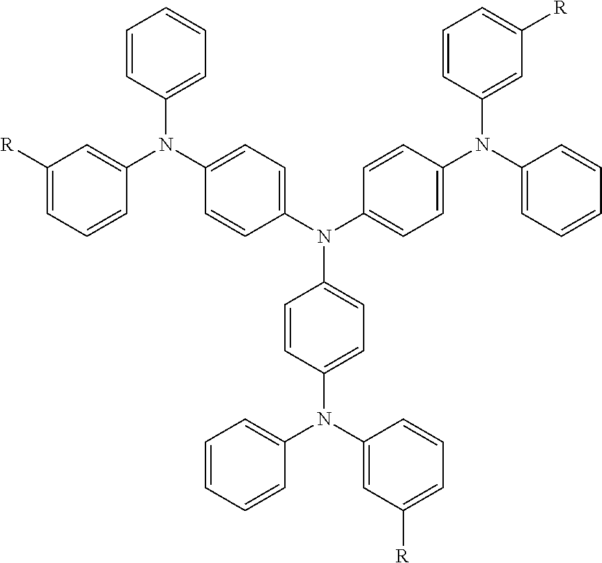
C1([R])=CC=CC(N(C2=CC=C(N(C3=CC=C(N(C4=CC=CC=C4)C4=CC([R])=CC=C4)C=C3)C3=CC=C(N(C4=CC([R])=CC=C4)C4=CC=CC=C4)C=C3)C=C2)C2=CC=CC=C2)=C1
